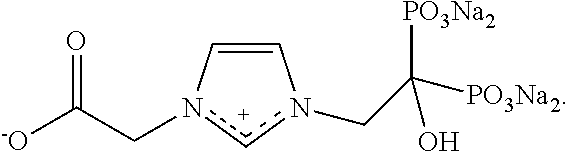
C1=Cn(CC([-O])=O)cn1CC([PO3Na2])([PO3Na2])O
